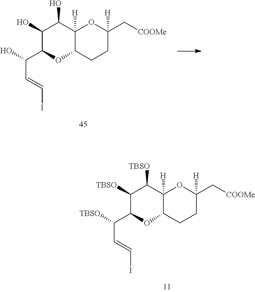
C(C=CI)(C1C(O)C(O)C2([H])OC(C[COOMe])([H])CCC2O1)O.C(C=CI)(C1C([TBSO])C([TBSO])C2([H])OC(C[COOMe])([H])CCC2O1)[TBSO]
